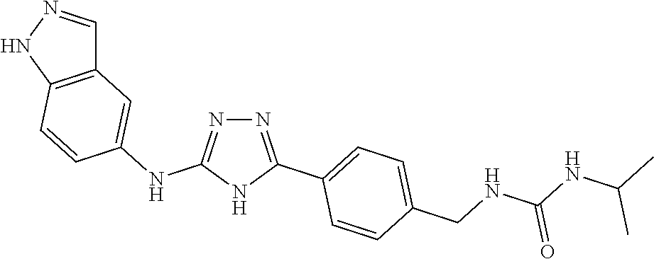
N1=C(C2=CC=C(CNC(NC(C)C)=O)C=C2)NC(NC2=CC3=C(NN=C3)C=C2)=N1
